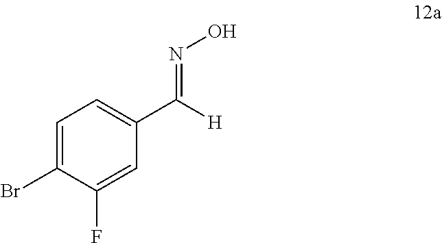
C1=C(Br)C(F)=CC(C([H])=NO)=C1
